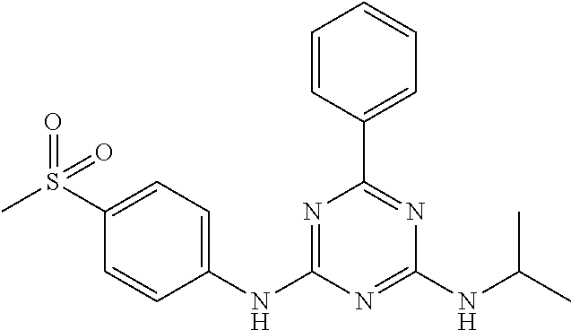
C1(NC2=NC(C3=CC=CC=C3)=NC(NC(C)C)=N2)=CC=C(S(=O)(C)=O)C=C1
